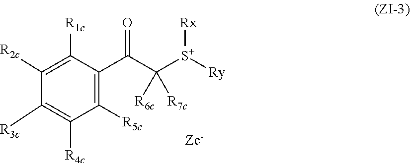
C1([R5c])=C(C(C([S+]([Ry])[Rx])([R6c])[R7c])=O)C([R1c])=C([R2c])C([R3c])=C1[R4c]
